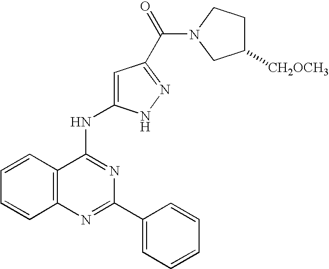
C12=C(N=C(C3=CC=CC=C3)N=C1NC1=CC(C(=O)N3CC([CH2OCH3])CC3)=NN1)C=CC=C2
